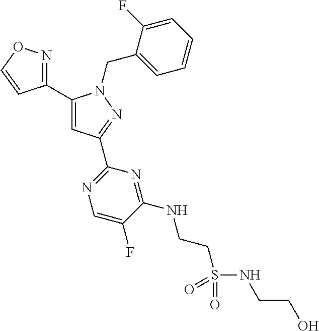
C1(C2=NOC=C2)=CC(C2=NC=C(F)C(NCCS(NCCO)(=O)=O)=N2)=NN1CC1=CC=CC=C1F
